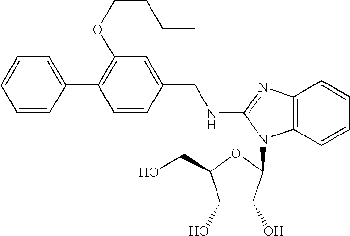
C1=C(C2=C(OCCCC)C=C(CNC3=NC4=C(C=CC=C4)N3C3C(O)C(O)C(CO)O3)C=C2)C=CC=C1
